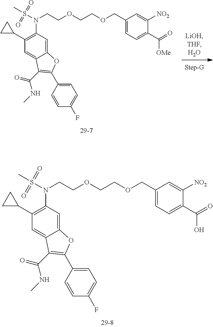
C(OCCOCCN(S(C)(=O)=O)C1=C(C2CC2)C=C2C(=C1)OC(C1=CC=C(F)C=C1)=C2C(=O)NC)C1=CC=C(C(O)=O)C([NO2])=C1.C(OCCOCCN(S(C)(=O)=O)C1=C(C2CC2)C=C2C(=C1)OC(C1=CC=C(F)C=C1)=C2C(=O)NC)C1=CC=C(C([OMe])=O)C([NO2])=C1
